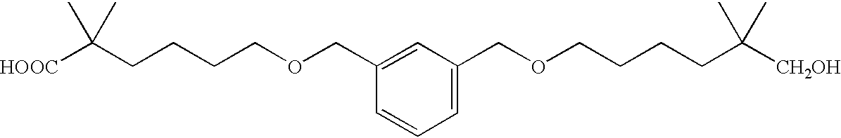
[HOOC]C(CCCCOCC1=CC(COCCCCC([CH2OH])(C)C)=CC=C1)(C)C
